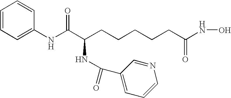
C(CCCCCC(NO)=O)(C(NC1=CC=CC=C1)=O)NC(C1=CC=CN=C1)=O
